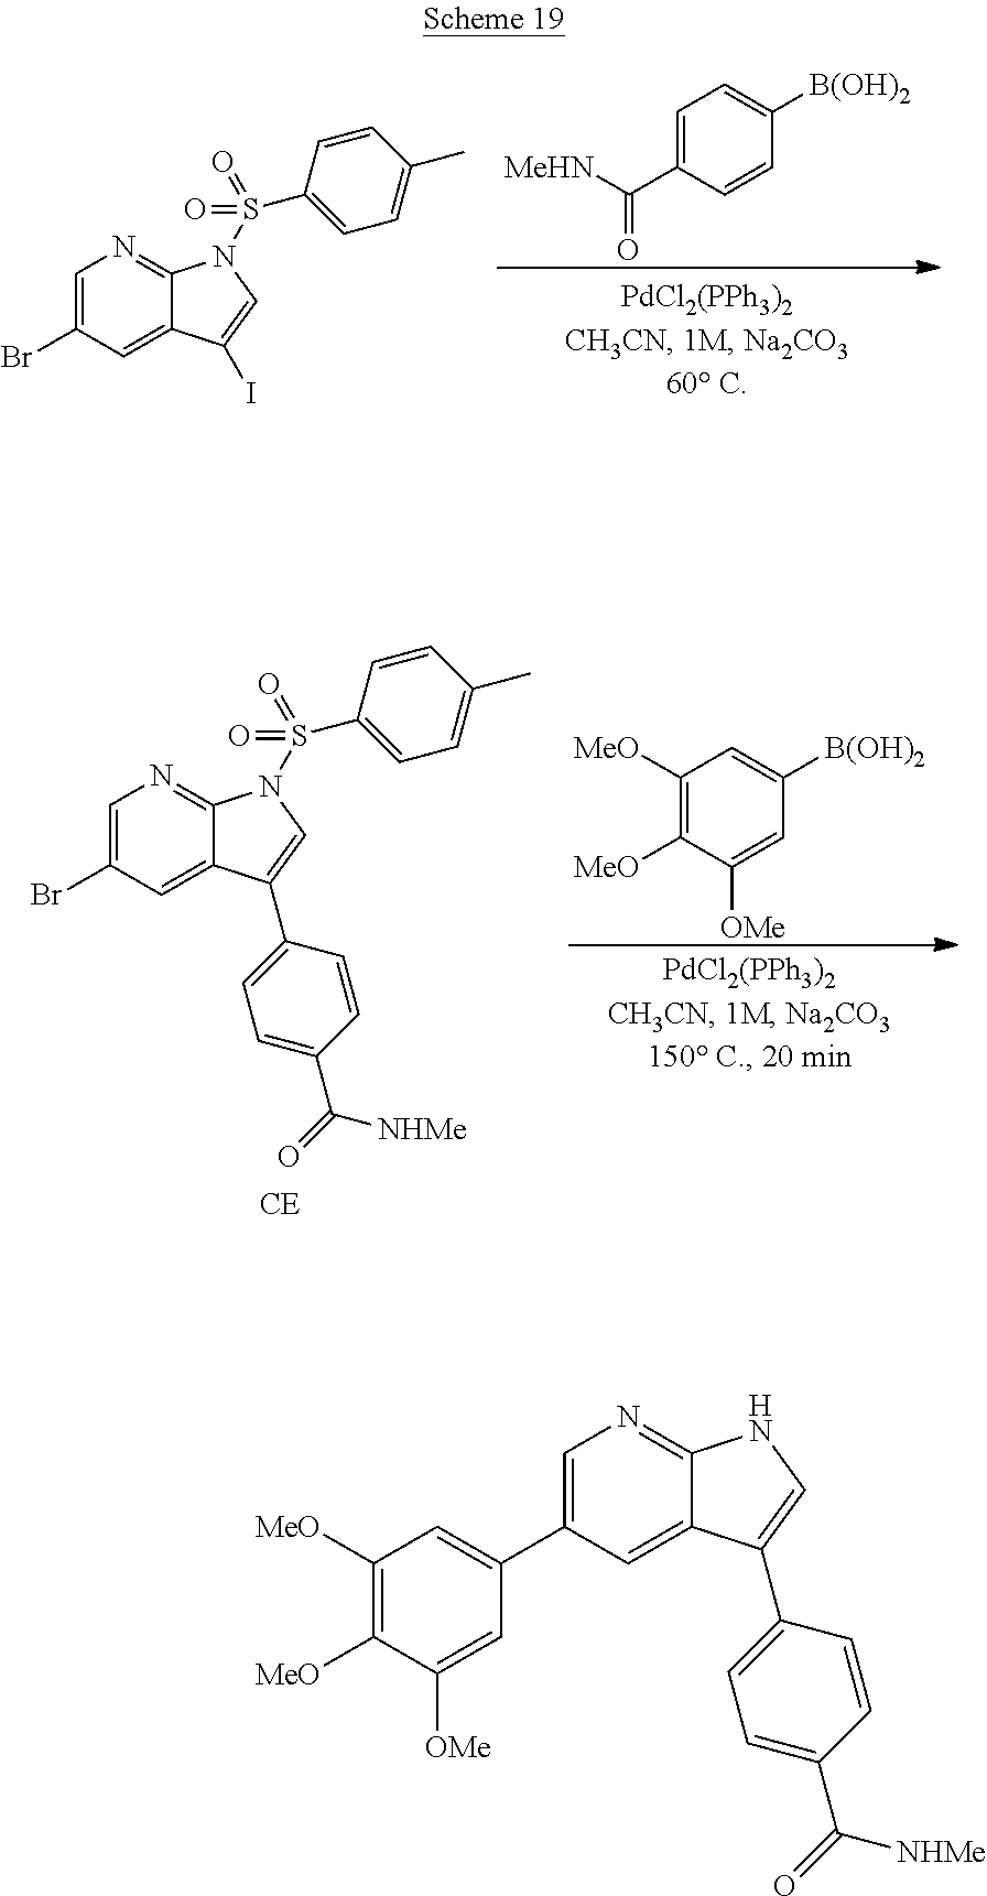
C1=C(Br)C=C2C(=N1)N(S(C1=CC=C(C)C=C1)(=O)=O)C=C2I.C1=C(C([MeHN])=O)C=CC([B(OH)2])=C1.[CE].C1([MeO])=C([MeO])C([OMe])=CC([B(OH)2])=C1.C1=C(Br)C=C2C(=N1)N(S(C1=CC=C(C)C=C1)(=O)=O)C=C2C1=CC=C(C([NHMe])=O)C=C1.C1=C(C2=CC([MeO])=C([MeO])C([OMe])=C2)C=C2C(=N1)NC=C2C1=CC=C(C([NHMe])=O)C=C1
